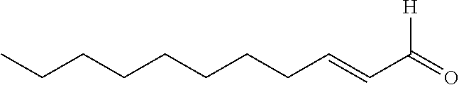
C(CCCCC=CC(=O)[H])CCC
